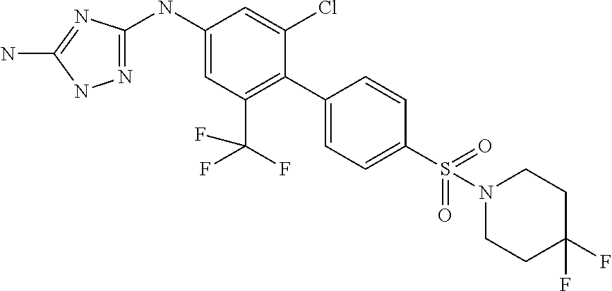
C1(C2=C(C(F)(F)F)C=C(NC3=NNC(N)=N3)C=C2Cl)=CC=C(S(=O)(=O)N2CCC(F)(F)CC2)C=C1
